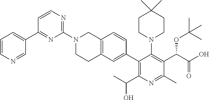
C1=CN=CC(C2=NC(N3CCC4=C(C3)C=CC(C3=C(C(O)C)N=C(C)C(C(C(O)=O)OC(C)(C)C)=C3N3CCC(C)(C)CC3)=C4)=NC=C2)=C1
